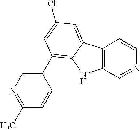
C12=C(C=NC=C1)NC1=C(C3=CN=C(C)C=C3)C=C(Cl)C=C21
